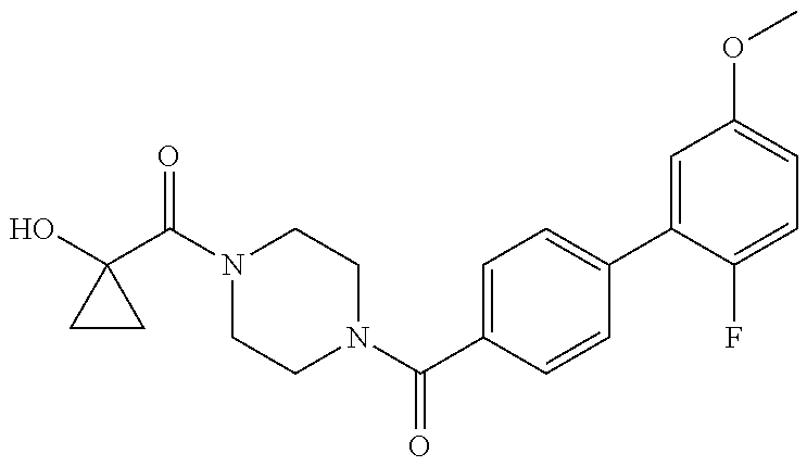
C1(O)(C(N2CCN(C(C3=CC=C(C4=CC(OC)=CC=C4F)C=C3)=O)CC2)=O)CC1
